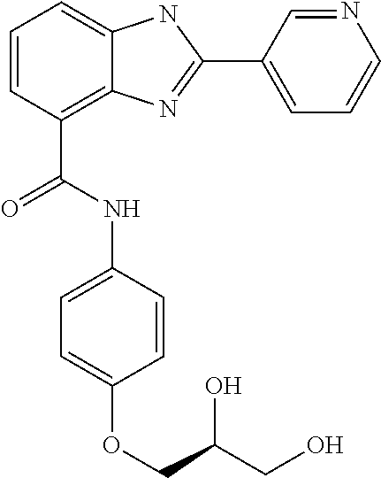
C1=CC(C(NC2=CC=C(OCC(CO)O)C=C2)=O)=C2C(=C1)NC(C1=CC=CN=C1)=N2
